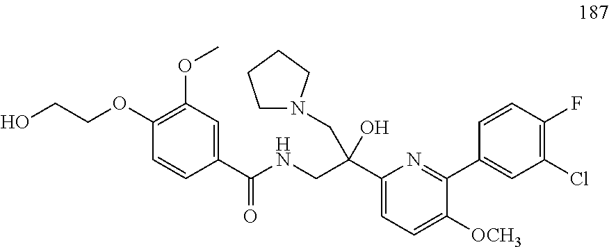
C1(OCCO)=C(OC)C=C(C(NCC(C2=CC=C([OCH3])C(C3=CC(Cl)=C(F)C=C3)=N2)(O)CN2CCCC2)=O)C=C1
